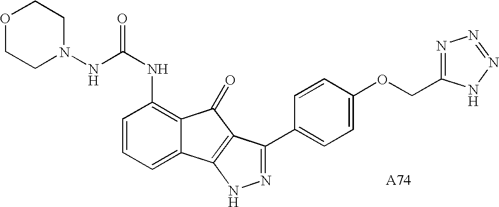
C(NC1=C2C(=CC=C1)C1=C(C2=O)C(C2=CC=C(OCC3=NN=NN3)C=C2)=NN1)(=O)NN1CCOCC1
